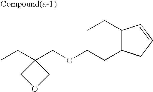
C12CCC(OCC3(CC)COC3)CC1CC=C2
